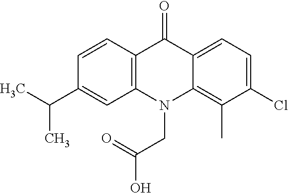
C12=C(N(CC(O)=O)C3=C(C)C(Cl)=CC=C3C1=O)C=C(C(C)C)C=C2
